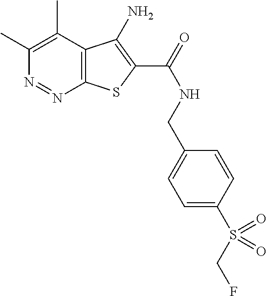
C1(C)=C(C)C2=C(N=N1)SC(C(=O)NCC1=CC=C(S(CF)(=O)=O)C=C1)=C2N
